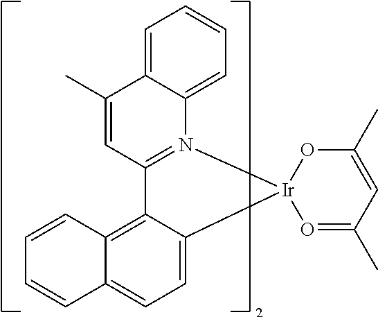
C1=C(C)C2=CC=CC=C2N2=C1C1=C3C(=CC=C1[Ir]21O=C(C)C=C(C)O1)C=CC=C3
